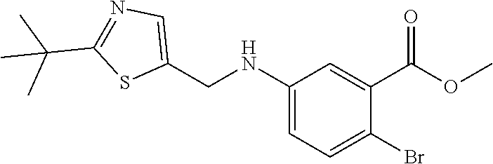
C1(NCC2=CN=C(C(C)(C)C)S2)=CC=C(Br)C(C(OC)=O)=C1
